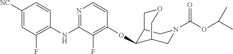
C1(NC2=NC=CC(OC3C4CN(C(OC(C)C)=O)CC3COC4)=C2F)=C(F)C=C([NC])C=C1
